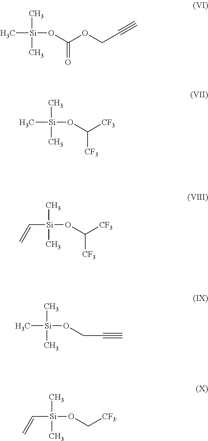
C[Si](C)(C)OC(OCC#C)=O.C[Si](C)(C)OC([CF3])[CF3].C([Si](C)(C)OC([CF3])[CF3])=C.C[Si](C)(C)OCC#C.C([Si](C)(C)OC[CF3])=C
